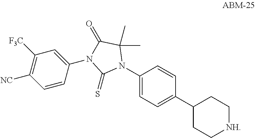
C1(N2C(C)(C)C(=O)N(C3=CC([F3C])=C([NC])C=C3)C2=S)=CC=C(C2CC[NH]CC2)C=C1
